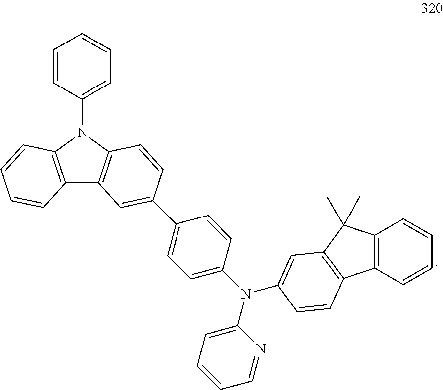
C1=CC(N2C3=C(C4=C2C=CC(C2=CC=C(N(C5=CC=CC=N5)C5=CC6=C(C7=C(C=CC=C7)C6(C)C)C=C5)C=C2)=C4)C=CC=C3)=CC=C1
